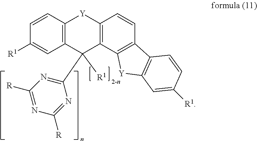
C12=C(C=CC([R1])=C1)[Y]C1=C(C3=C(C=C1)C1=C([Y]3)C=C([R1])C=C1)C2(C1=NC([R])=NC([R])=N1)[R1]
